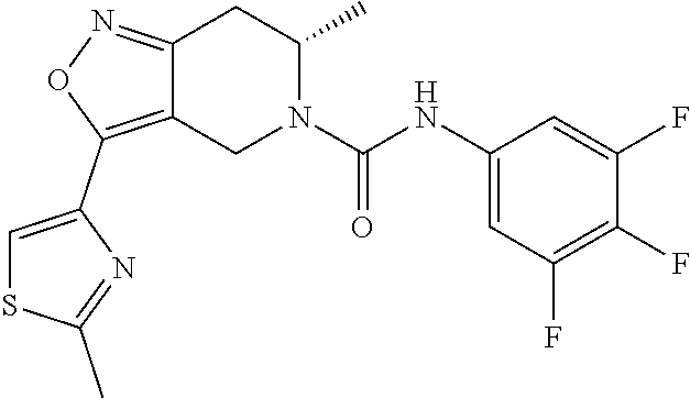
C12=NOC(C3=CSC(C)=N3)=C1CN(C(NC1=CC(F)=C(F)C(F)=C1)=O)C(C)C2
